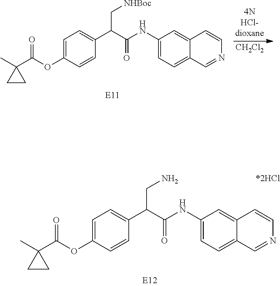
[CH2Cl2].C1=C(OC(=O)C2(C)CC2)C=CC(C(C(NC2=CC=C3C(=C2)C=CN=C3)=O)C[NHBoc])=C1.C1=C(OC(C2(C)CC2)=O)C=CC(C(C(NC2=CC=C3C(=C2)C=CN=C3)=O)CN)=C1.[*2HCl]
